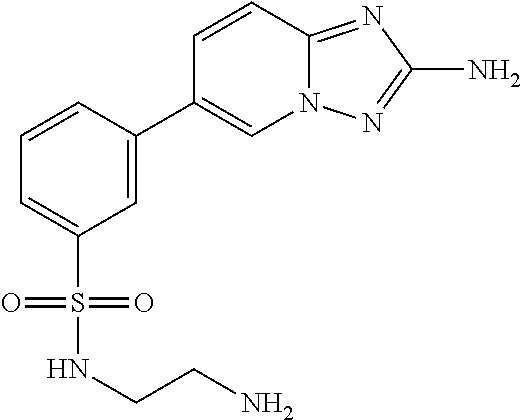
C(N)CNS(C1=CC=CC(C2=CN3C(=NC(N)=N3)C=C2)=C1)(=O)=O
